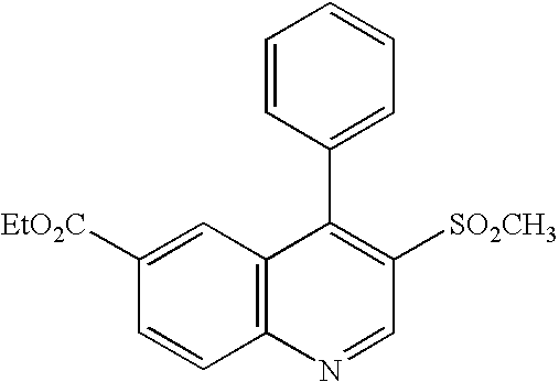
C1([EtO2C])=CC2=C(C=C1)N=CC([SO2CH3])=C2C1=CC=CC=C1
